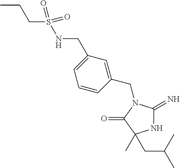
N(CC1=CC=CC(CN2C(=N)NC(CC(C)C)(C)C2=O)=C1)S(CCC)(=O)=O
